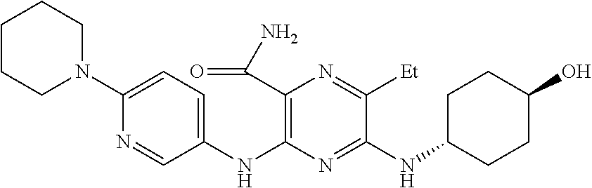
C1(NC2=C(C(N)=O)N=C([Et])C(NC3CCC(O)CC3)=N2)=CC=C(N2CCCCC2)N=C1
